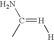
NC(C)=[H][H]
